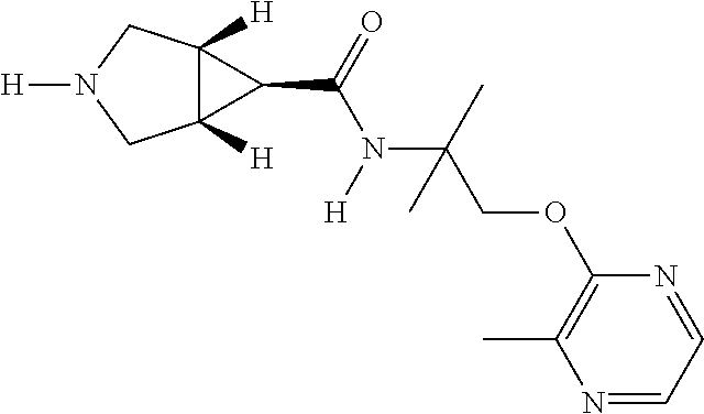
C12([H])C([H])(CN([H])C1)C2C(=O)N([H])C(C)(COC1=C(C)N=CC=N1)C
